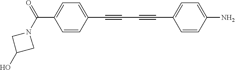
C1N(C(=O)C2=CC=C(C#CC#CC3=CC=C(N)C=C3)C=C2)CC1O
